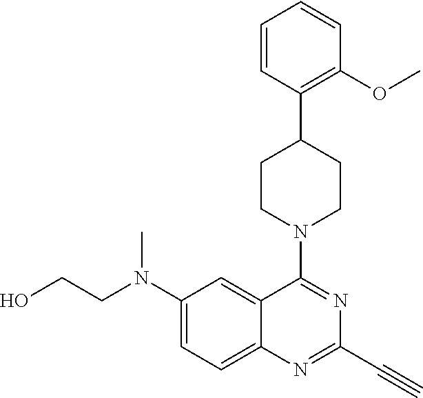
C1(N(CCO)C)=CC=C2C(=C1)C(N1CCC(C3=C(OC)C=CC=C3)CC1)=NC(C#C)=N2
